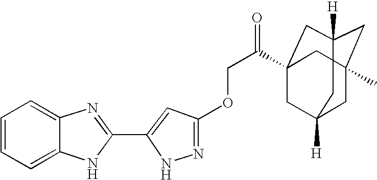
C1=C2C(=CC=C1)N=C(C1=CC(OCC(C34CC5([H])CC(C)(CC([H])(C3)C5)C4)=O)=NN1)N2
